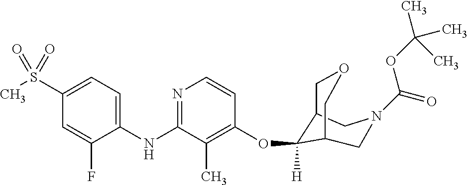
C1(NC2=NC=CC(OC3([H])C4COCC3CN(C(OC(C)(C)C)=O)C4)=C2C)=CC=C(S(C)(=O)=O)C=C1F
